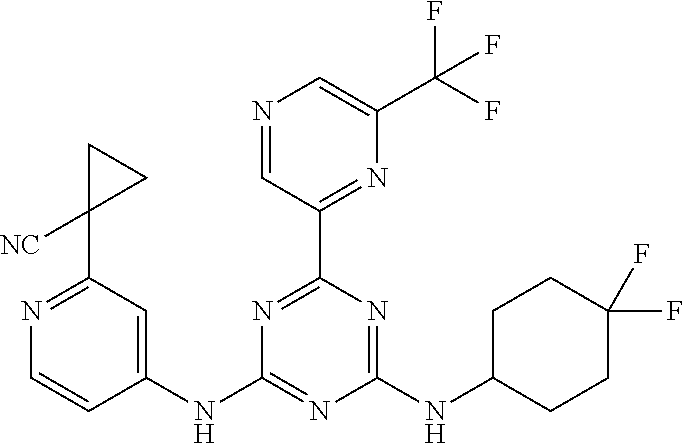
C1(NC2=NC(NC3CCC(F)(F)CC3)=NC(C3=NC(C(F)(F)F)=CN=C3)=N2)=CC(C2([NC])CC2)=NC=C1
